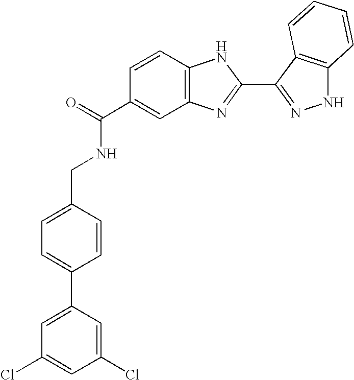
C1=CC2=C(C=C1C(=O)NCC1=CC=C(C3=CC(Cl)=CC(Cl)=C3)C=C1)N=C(C1=NNC3=C1C=CC=C3)N2
